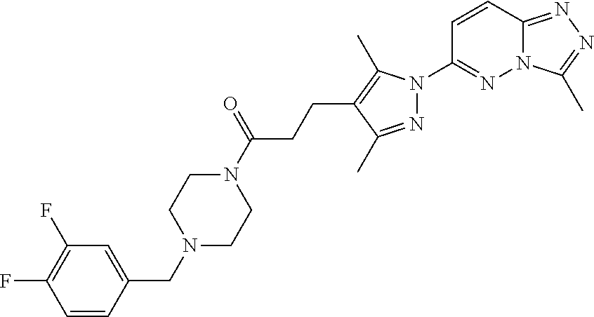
N12C(=NN=C1C)C=CC(N1N=C(C)C(CCC(N3CCN(CC4=CC(F)=C(F)C=C4)CC3)=O)=C1C)=N2
